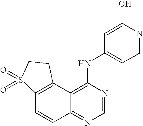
C12=C(C3=C(NC4=CC=NC(O)=C4)N=CN=C3C=C1)CCS2(=O)=O
